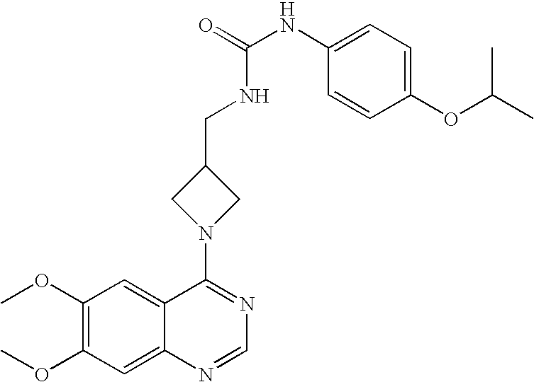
C1(OC)=C(OC)C=C2C(=C1)C(N1CC(CNC(NC3=CC=C(OC(C)C)C=C3)=O)C1)=NC=N2
